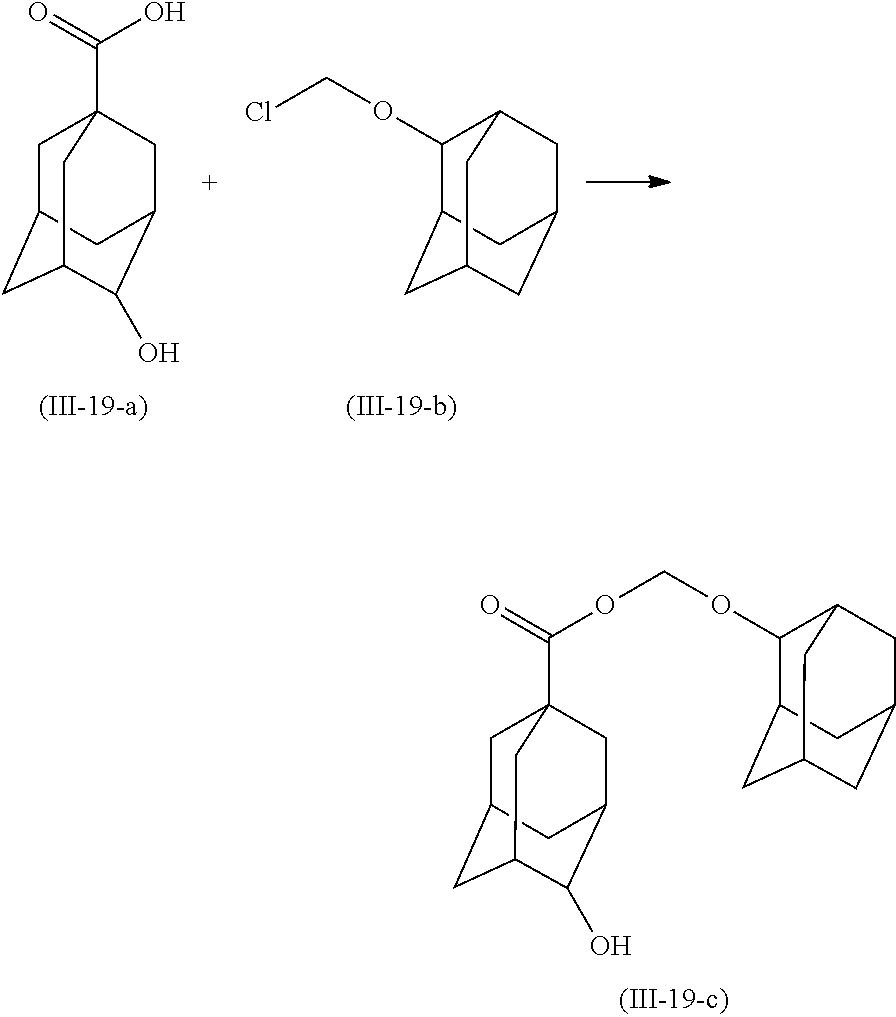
C1C2CC3C(O)C(CC1(C(=O)OCOC1C4CC5CC(CC1C5)C4)C3)C2.C1C2CC3C(O)C(CC1(C(=O)O)C3)C2.C1(OCCl)C2CC3CC(CC1C3)C2
